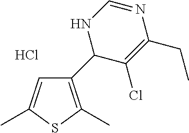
C1(C2C(Cl)=C(CC)N=CN2)=C(C)SC(C)=C1.Cl
